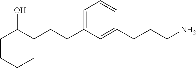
C1=C(CCC2C(O)CCCC2)C=C(CCCN)C=C1
